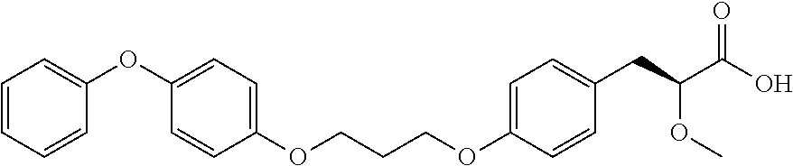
C1(OCCCOC2=CC=C(OC3=CC=CC=C3)C=C2)=CC=C(CC(C(O)=O)OC)C=C1
